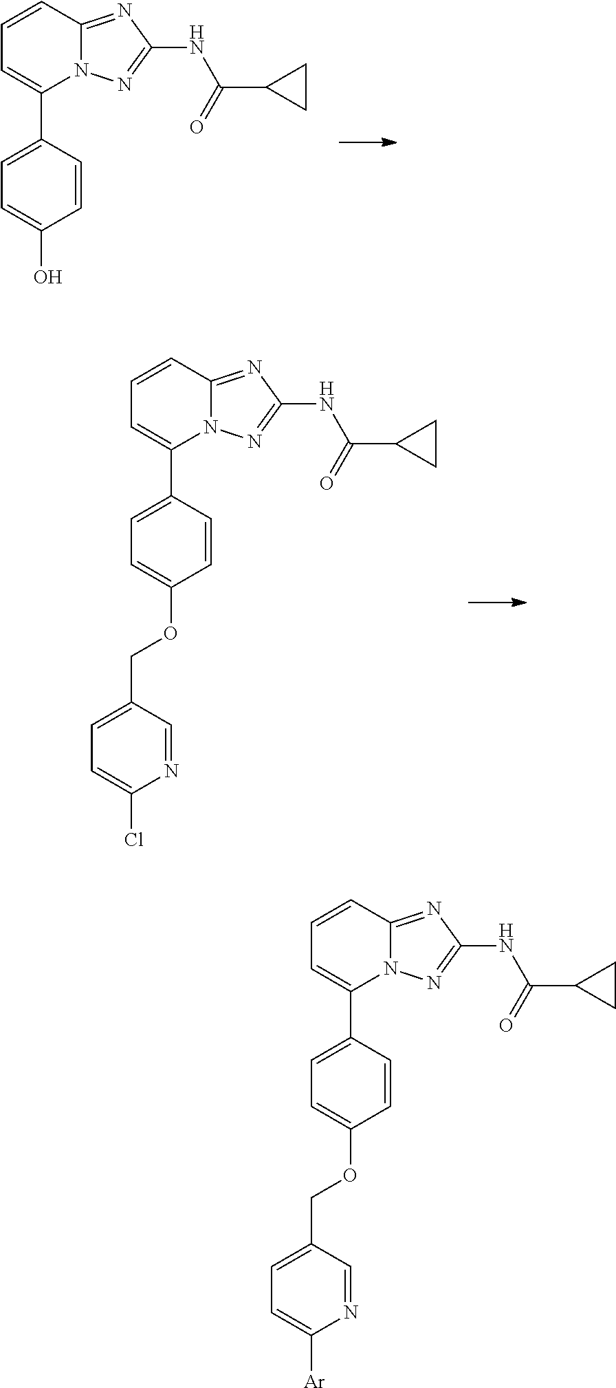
C1(C2=CC=CC3=NC(NC(=O)C4CC4)=NN23)=CC=C(O)C=C1.C1(C2=CC=CC3=NC(NC(=O)C4CC4)=NN23)=CC=C(OCC2=CC=C(Cl)N=C2)C=C1.C1(C2=CC=CC3=NC(NC(=O)C4CC4)=NN23)=CC=C(OCC2=CC=C([Ar])N=C2)C=C1
